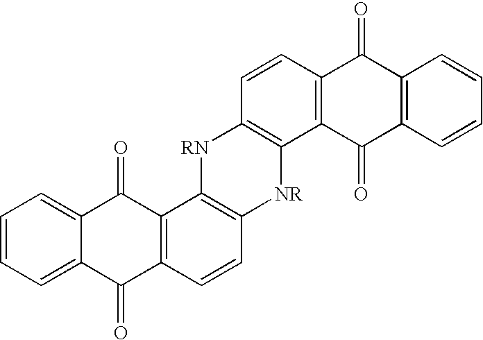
C1=CC=C2C(=C1)C(=O)C1=C(C2=O)C=CC2=C1[RN]C1=C([NR]2)C2=C(C=C1)C(=O)C1=C(C2=O)C=CC=C1
